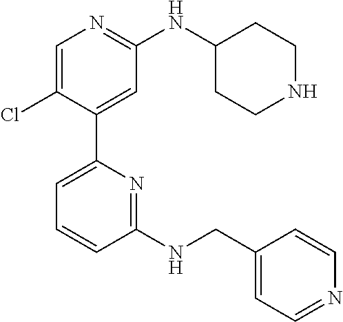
C1=C(Cl)C(C2=CC=CC(NCC3=CC=NC=C3)=N2)=CC(NC2CCNCC2)=N1
